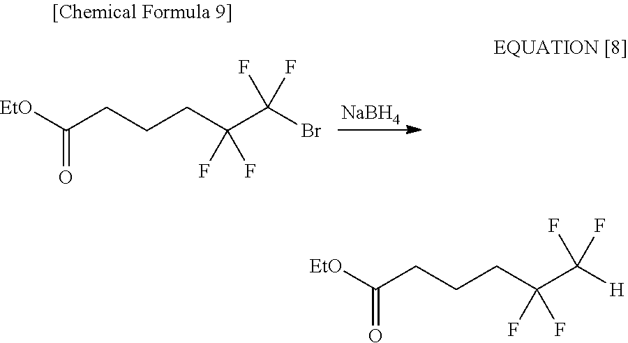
C(CCCC(C(Br)(F)F)(F)F)([EtO])=O.[NaBH4].[EtO]C(CCCC(C([H])(F)F)(F)F)=O
